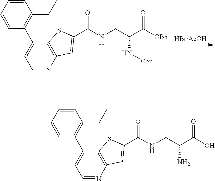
C12=C(N=CC=C1C1=C(CC)C=CC=C1)C=C(C(NCC(C([OBn])=O)N[Cbz])=O)S2.C12=C(N=CC=C1C1=C(CC)C=CC=C1)C=C(C(NCC(C(O)=O)N)=O)S2
